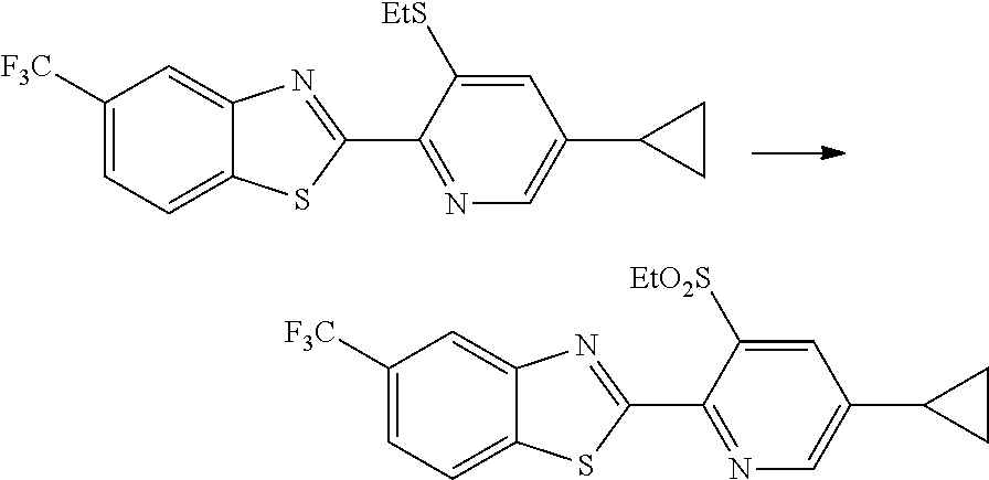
C1([F3C])=CC=C2C(=C1)N=C(C1=NC=C(C3CC3)C=C1[EtS])S2.C1([F3C])=CC=C2C(=C1)N=C(C1=NC=C(C3CC3)C=C1[EtO2S])S2
